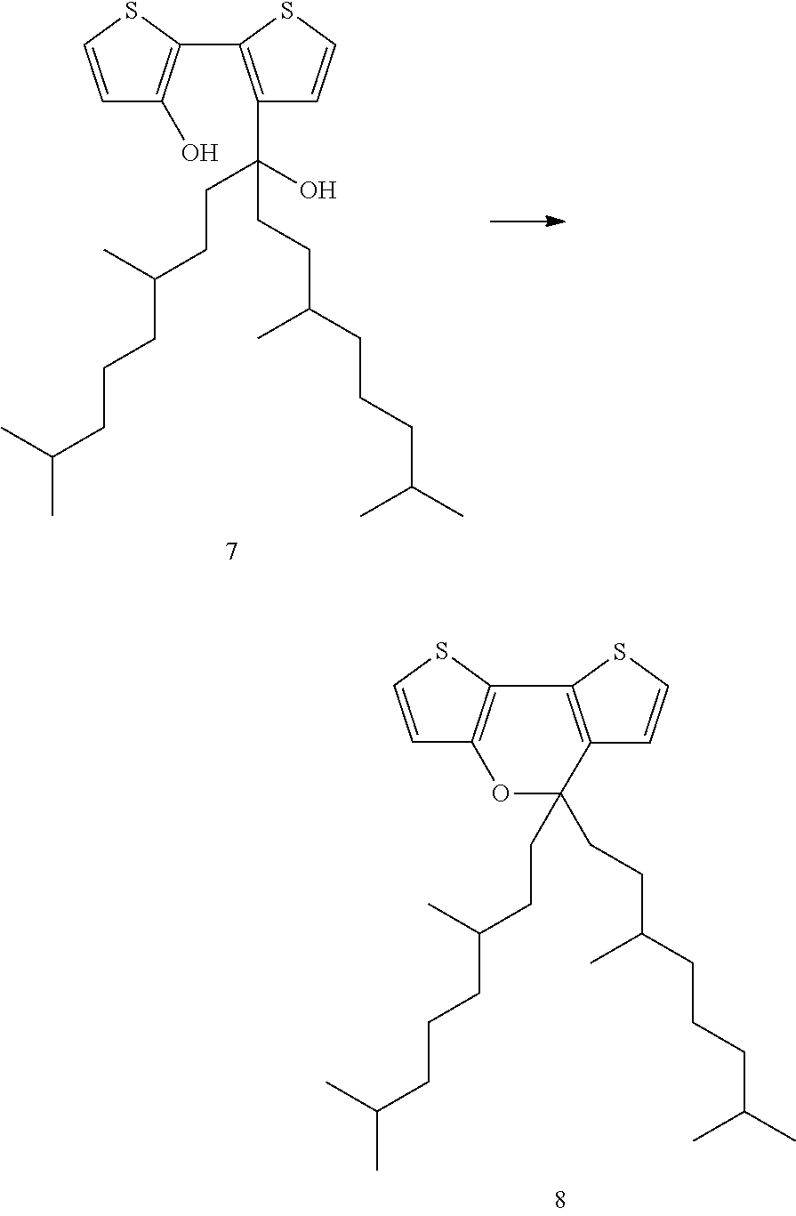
C1=CSC(C2=C(C(O)(CCC(CCCC(C)C)C)CCC(CCCC(C)C)C)C=CS2)=C1O.C1=CSC2=C1OC(CCC(CCCC(C)C)C)(CCC(CCCC(C)C)C)C1=C2SC=C1
